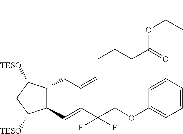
C1(C=CC(COC2=CC=CC=C2)(F)F)C(CC=CCCCC(=O)OC(C)C)C([TESO])CC1[TESO]
